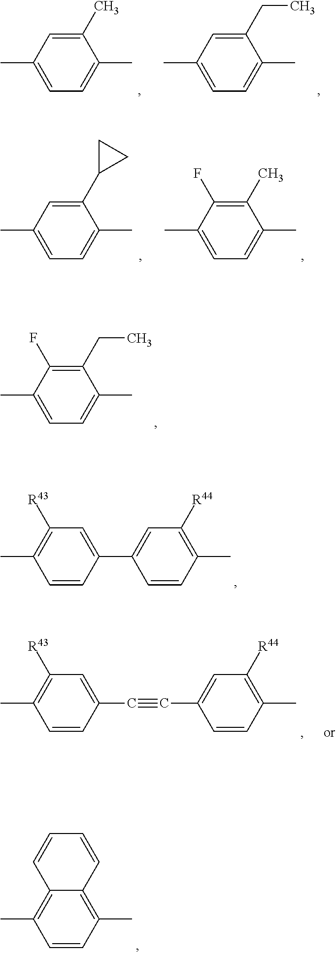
CC1=CC=C(C)C(CC)=C1F.CC1=CC=C(C)C(C)=C1.CC1=CC=C(C)C(CC)=C1.CC1=CC=C(C)C(C2CC2)=C1.CC1=CC=C(C)C(C)=C1F.CC1=C([R43])C=C(C2=CC([R44])=C(C)C=C2)C=C1.CC1=C([R43])C=C(C#CC2=CC([R44])=C(C)C=C2)C=C1.C12=C(C)C=CC(C)=C1C=CC=C2
